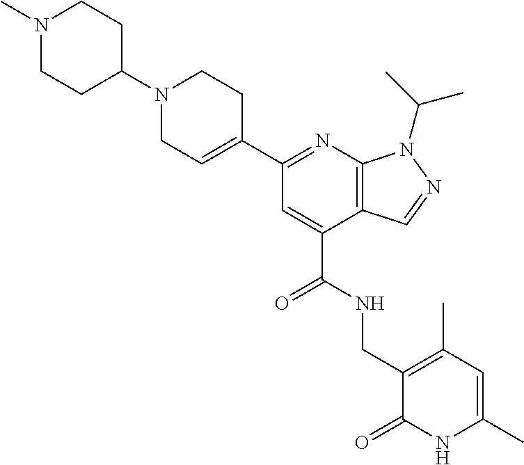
C1(C2=NC3=C(C(C(NCC4=C(C)C=C(C)NC4=O)=O)=C2)C=NN3C(C)C)=CCN(C2CCN(C)CC2)CC1
